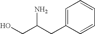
C1(CC(CO)N)=CC=CC=C1
